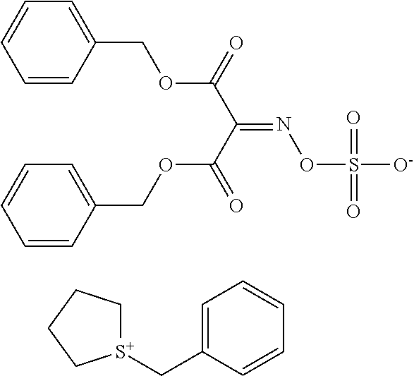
C1=C(C[S+]2CCCC2)C=CC=C1.C1=CC(COC(C(C(=O)OCC2=CC=CC=C2)=NOS([O-])(=O)=O)=O)=CC=C1
